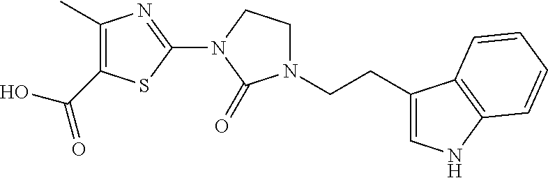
C1(C)=C(C(O)=O)SC(N2C(=O)N(CCC3=CNC4=C3C=CC=C4)CC2)=N1
